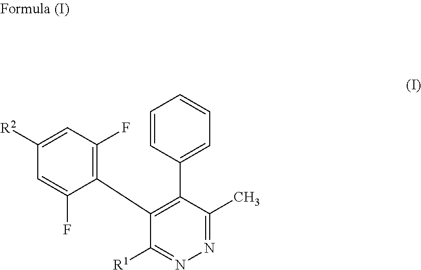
C1=CC(C2=C(C3=C(F)C=C([R2])C=C3F)C([R1])=NN=C2C)=CC=C1
